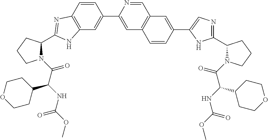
C12=C(C=C(C3=CC4=C(C=N3)C=C(C3=CN=C(C5N(C(=O)C(C6CCOCC6)NC(=O)OC)CCC5)N3)C=C4)C=C1)NC(C1N(C(=O)C(NC(OC)=O)C3CCOCC3)CCC1)=N2
